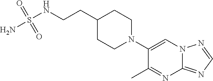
N12C(=NC=N1)N=C(C)C(N1CCC(CCNS(N)(=O)=O)CC1)=C2
